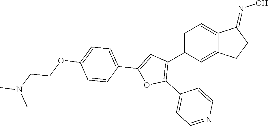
C1(=NO)C2=CC=C(C3=C(C4=CC=NC=C4)OC(C4=CC=C(OCCN(C)C)C=C4)=C3)C=C2CC1
